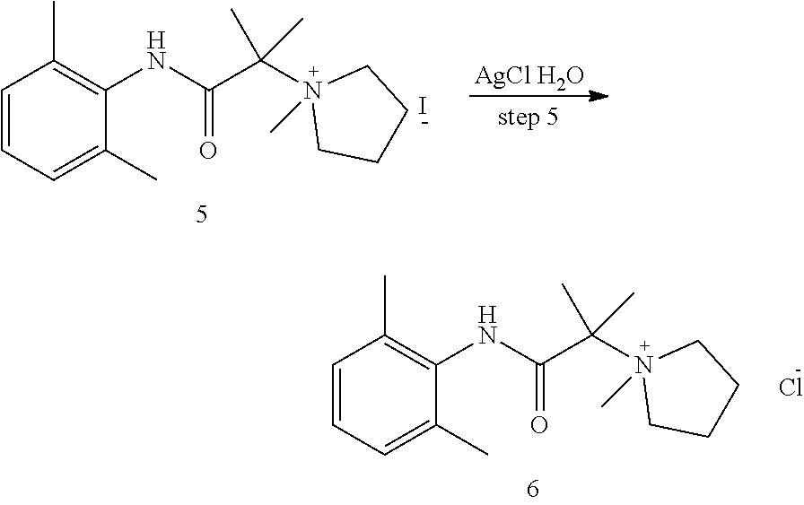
C1=CC=C(C)C(NC(C(N2(C)CCCC2)(C)C)=O)=C1C.[AgCl H2O].I.C1=CC=C(C)C(NC(C(N2(C)CCCC2)(C)C)=O)=C1C.Cl
